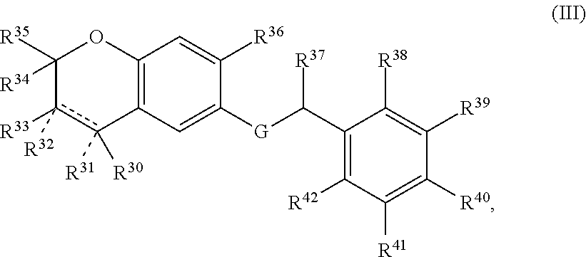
C12=C(C=C([G]C(C3=C([R42])C([R41])=C([R40])C([R39])=C3[R38])[R37])C([R36])=C1)c([R31])([R30])c([R33])([R32])C([R35])([R34])O2
